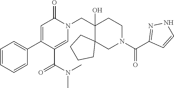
C1=CC=CC(C2=CC(=O)N(CC3(O)CCN(C(C4=NNC=C4)=O)CC34CCCC4)C=C2C(N(C)C)=O)=C1
